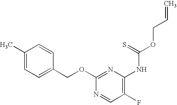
C1(C)=CC=C(COC2=NC(NC(=S)OCC=C)=C(F)C=N2)C=C1
